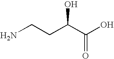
NCCC(C(O)=O)O
